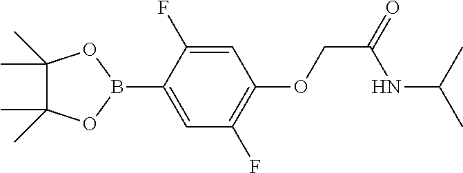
C1=C(B2OC(C)(C)C(C)(C)O2)C(F)=CC(OCC(NC(C)C)=O)=C1F
